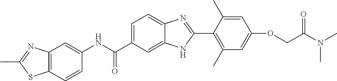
C1(NC(C2=CC=C3C(=C2)NC(C2=C(C)C=C(OCC(N(C)C)=O)C=C2C)=N3)=O)=CC2=C(C=C1)SC(C)=N2
